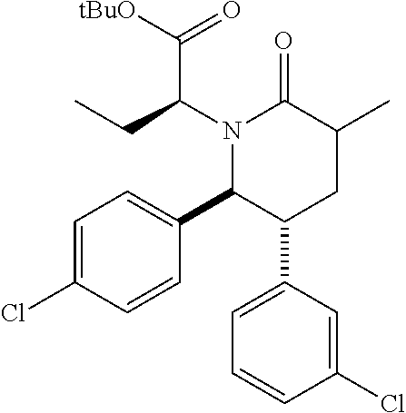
N1(C(CC)C([tBuO])=O)C(C2=CC=C(Cl)C=C2)C(C2=CC=CC(Cl)=C2)CC(C)C1=O
